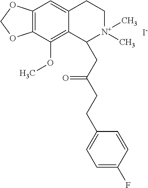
C12=C(C(OC)=C3C(=C1)CC[N+](C)(C)C3CC(CCC1=CC=C(F)C=C1)=O)OCO2.[I-]
